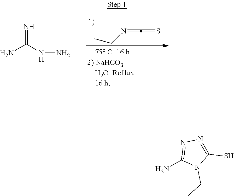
CCN=C=S.NC(=N)NN.NC1=NN=C(S)N1CC
